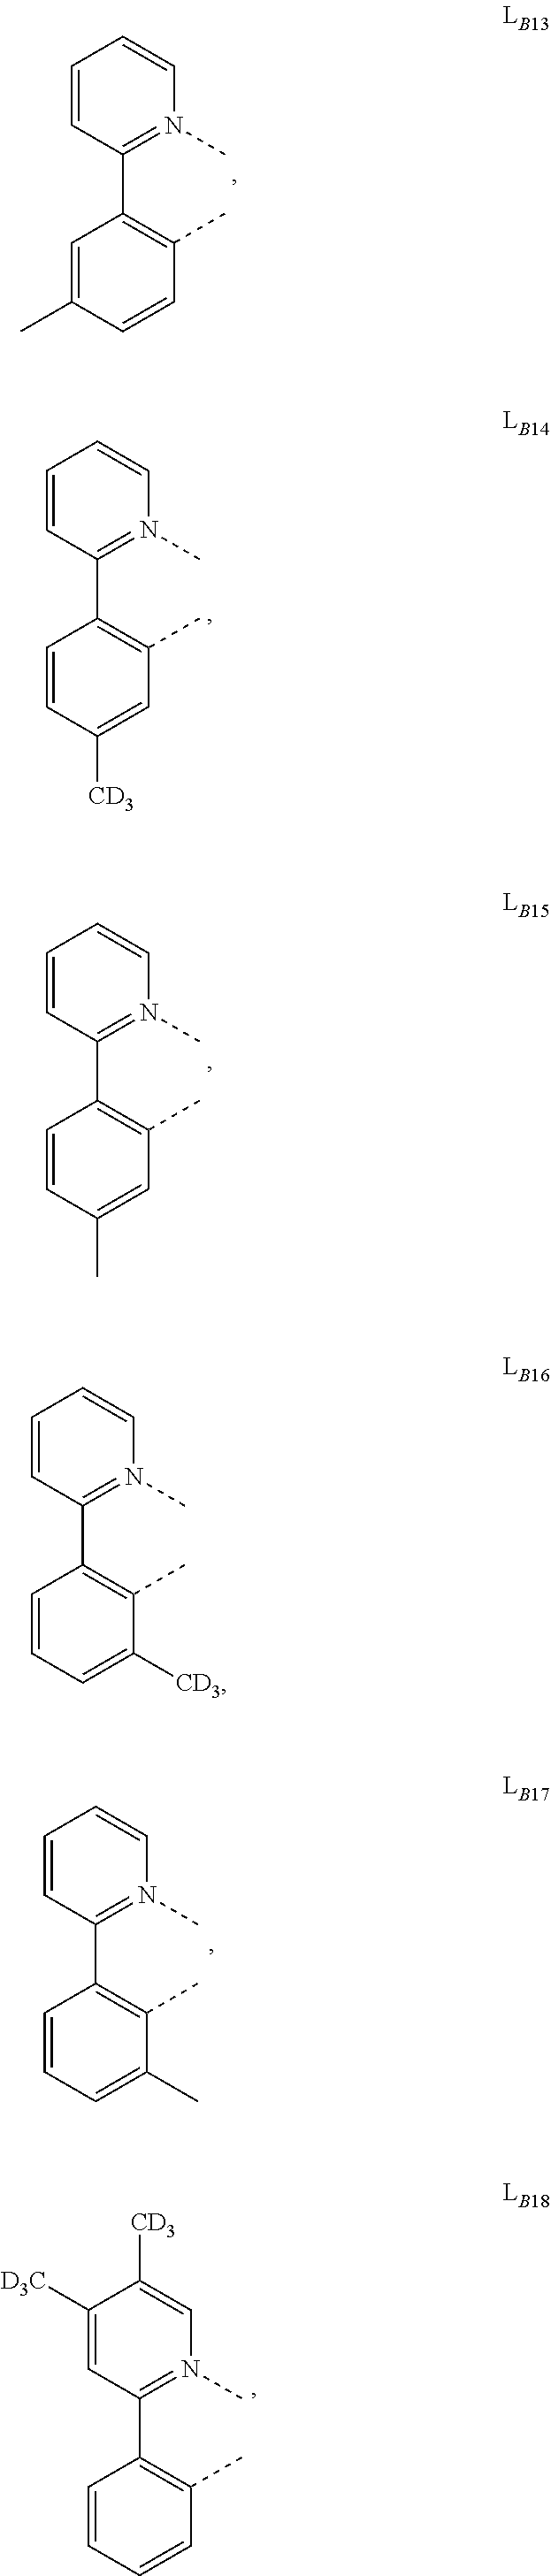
C1=CC(C2=C(C)C=CC(C)=C2)=N(C)C=C1.C1=CC(C2=C(C)C=C([CD3])C=C2)=N(C)C=C1.C1=CC(C2=C(C)C=C(C)C=C2)=N(C)C=C1.C1=CC(C2=C(C)C(C)=CC=C2)=N(C)C=C1.C1([D3C])=CC(C2=C(C)C=CC=C2)=N(C)C=C1[CD3].C1=CC(C2=C(C)C([CD3])=CC=C2)=N(C)C=C1
